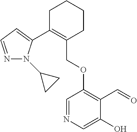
C1C(C2=CC=NN2C2CC2)=C(COC2=C(C=O)C(O)=CN=C2)CCC1
